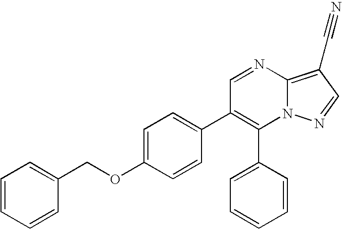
C1(C2=CC=CC=C2)=C(C2=CC=C(OCC3=CC=CC=C3)C=C2)C=NC2=C(C#N)C=NN12
